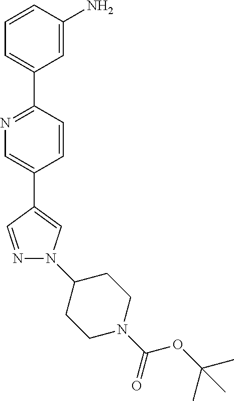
C1=C(C2=NC=C(C3=CN(C4CCN(C(OC(C)(C)C)=O)CC4)N=C3)C=C2)C=C(N)C=C1
